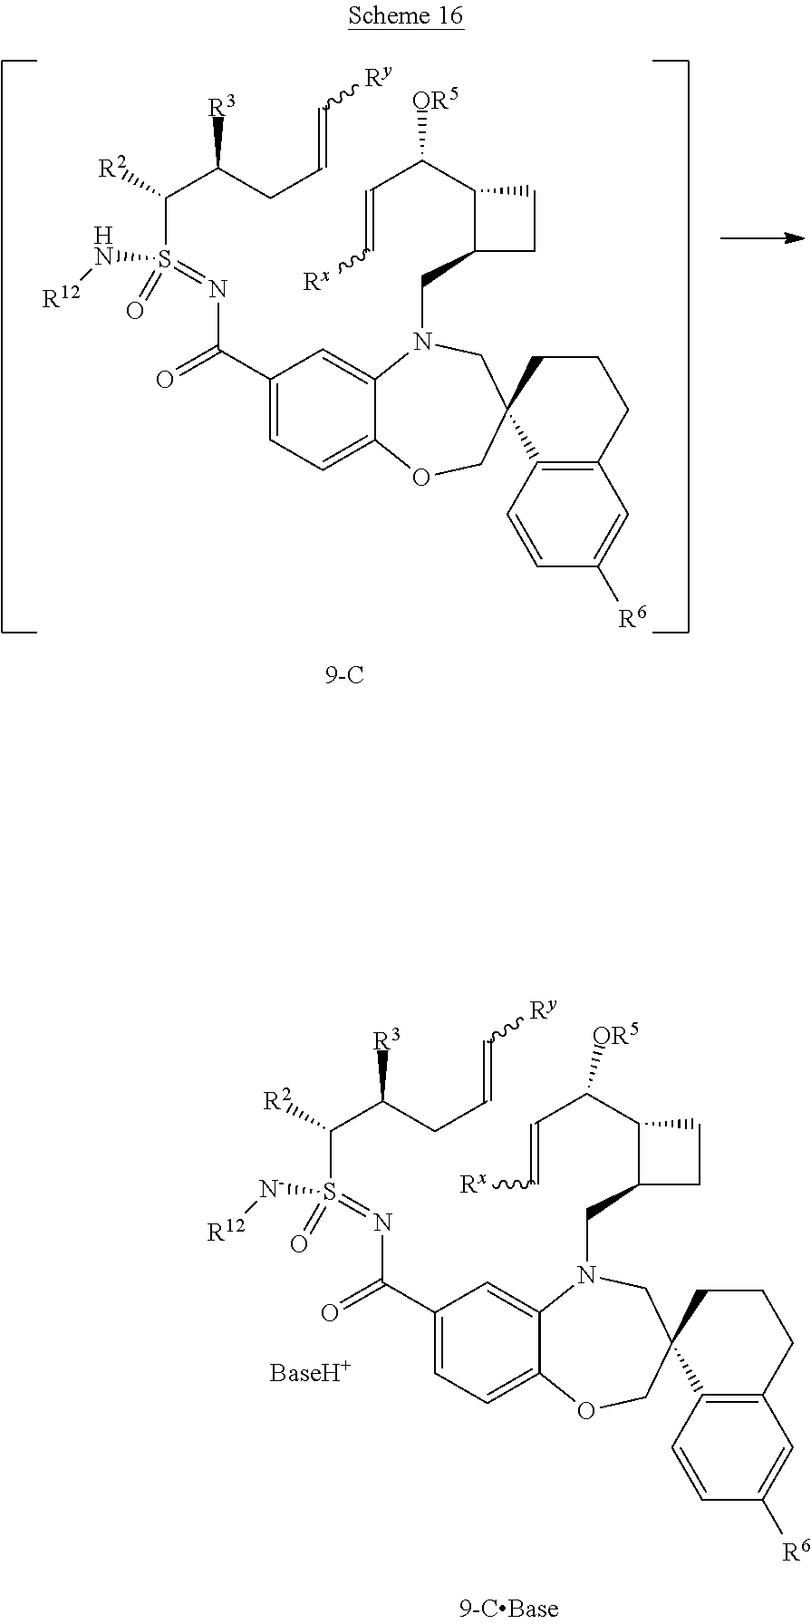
C1=C(C(N=S(=O)(C(C(CC=C[Ry])[R3])[R2])N[R12])=O)C=C2C(=C1)OCC1(CN2CC2C(C(C=C[Rx])[OR5])CC2)C2=C(CCC1)C=C([R6])C=C2.C1=C(C(N=S(=O)(C(C(CC=C[Ry])[R3])[R2])[N-][R12])=O)C=C2C(=C1)OCC1(CN2CC2C(C(C=C[Rx])[OR5])CC2)C2=C(CCC1)C=C([R6])C=C2
